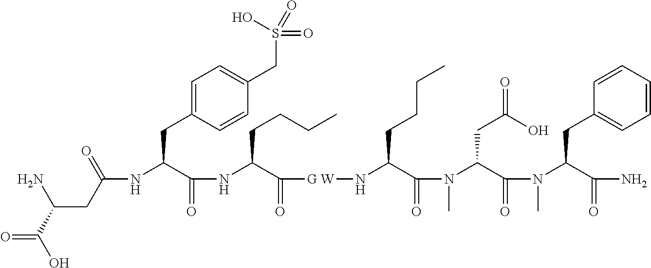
C(NC(C(=O)NC(C([G W]NC(C(N(C)C(C(N(C)C(C(N)=O)CC1=CC=CC=C1)=O)CC(O)=O)=O)CCCC)=O)CCCC)CC1=CC=C(CS(=O)(=O)O)C=C1)(=O)CC(N)C(=O)O
